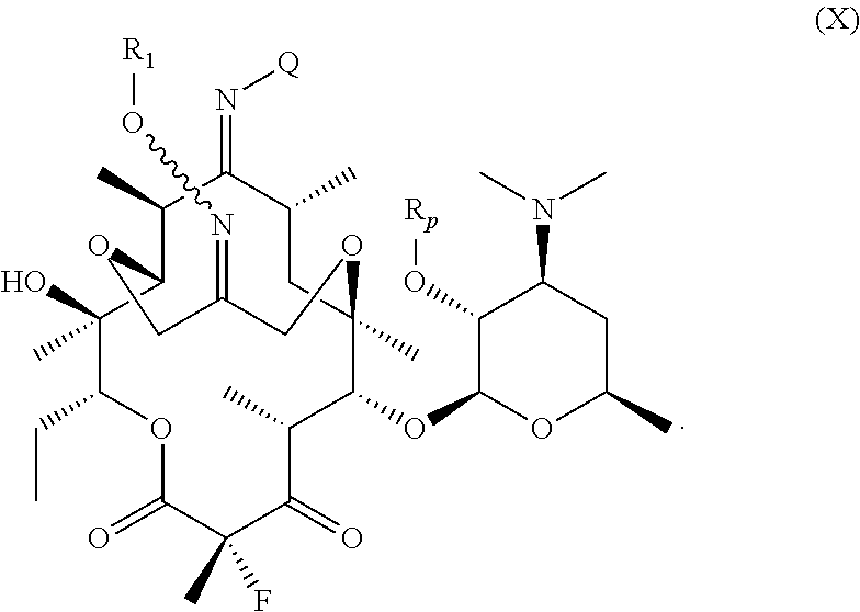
C1(C)C2C(C)(O)C(CC)OC(=O)C(C)(F)C(=O)C(C)C(OC3C(O[Rp])C(N(C)C)CC(C)O3)C(C)(CC(C)C1=N[Q])OCC(=NO[R1])CO2
